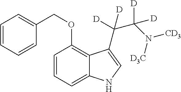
C1=CC=C2C(=C1OCC1=CC=CC=C1)C(C(C(N([D3C])[CD3])([D])[D])([D])[D])=CN2
